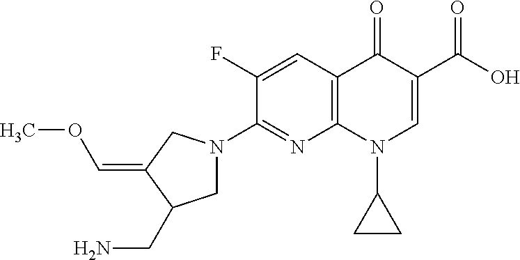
C12=C(C=C(F)C(N3CC(CN)C(=COC)C3)=N1)C(=O)C(C(=O)O)=CN2C1CC1
